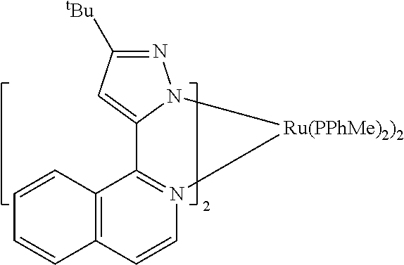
N1=C([tBu])C=C2N1[Ru(PPhMe)2)2]N1=C2C2=C(C=C1)C=CC=C2
